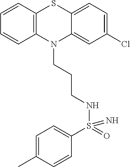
C1=CC2=C(C=C1)N(CCCNS(C1=CC=C(C)C=C1)(=O)=N)C1=CC(Cl)=CC=C1S2
